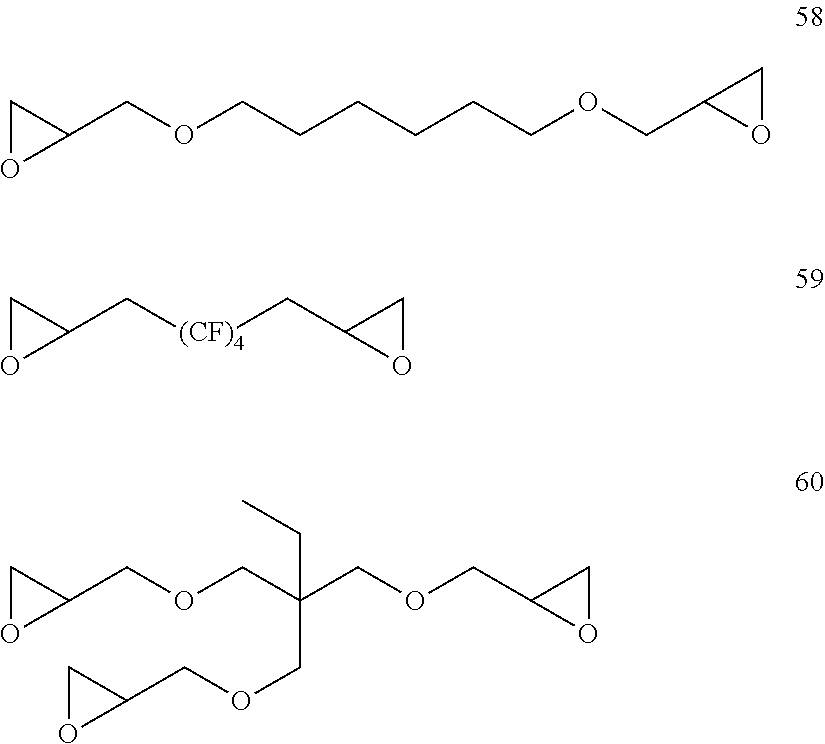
C1OC1COCCCCCCOCC1OC1.C1OC1C[(CF)4]CC1OC1.C1OC1COCC(COCC1OC1)(CC)COCC1CO1
